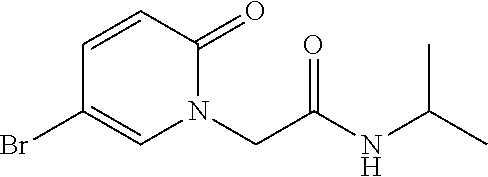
C1(Br)=CN(CC(=O)NC(C)C)C(=O)C=C1
